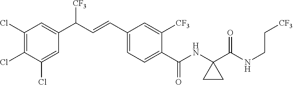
C1(Cl)=C(Cl)C(Cl)=CC(C(C=CC2=CC=C(C(NC3(C(NCC[CF3])=O)CC3)=O)C([CF3])=C2)[CF3])=C1
